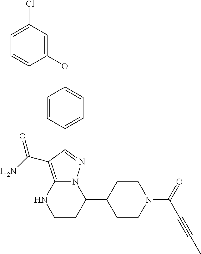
C1=CC(C2=NN3C(=C2C(=O)N)NCCC3C2CCN(C(=O)C#CC)CC2)=CC=C1OC1=CC(Cl)=CC=C1
